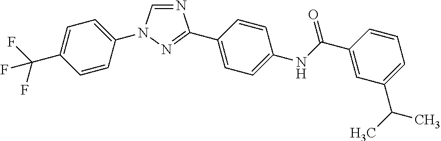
N1=CN(C2=CC=C(C(F)(F)F)C=C2)N=C1C1=CC=C(NC(=O)C2=CC(C(C)C)=CC=C2)C=C1
